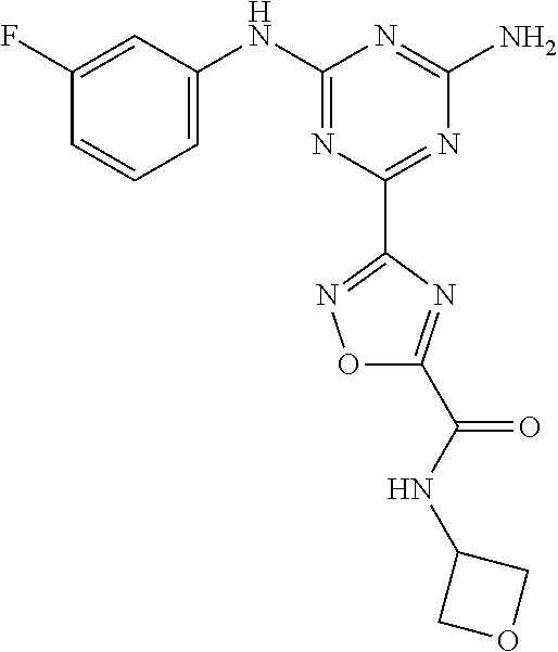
C1(F)=CC(NC2=NC(C3=NOC(C(NC4COC4)=O)=N3)=NC(N)=N2)=CC=C1
